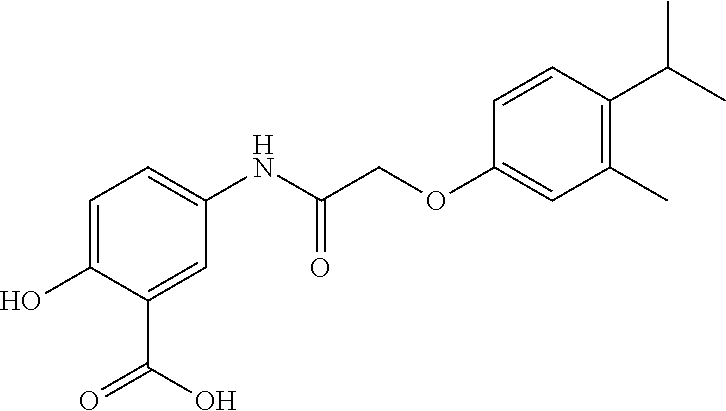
C1=C(O)C(C(=O)O)=CC(NC(COC2=CC(C)=C(C(C)C)C=C2)=O)=C1
